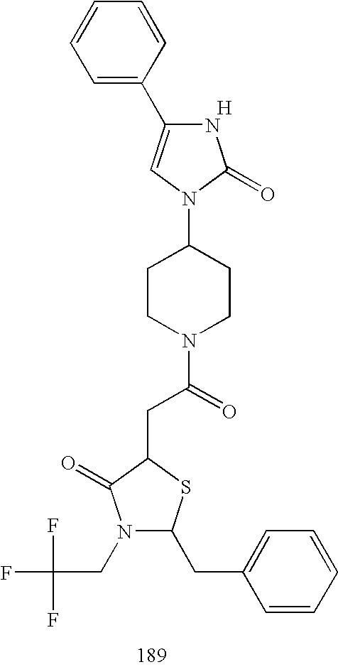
C1=C(C2=CN(C3CCN(C(CC4C(=O)N(CC(F)(F)F)C(CC5=CC=CC=C5)S4)=O)CC3)C(=O)N2)C=CC=C1.[H]
